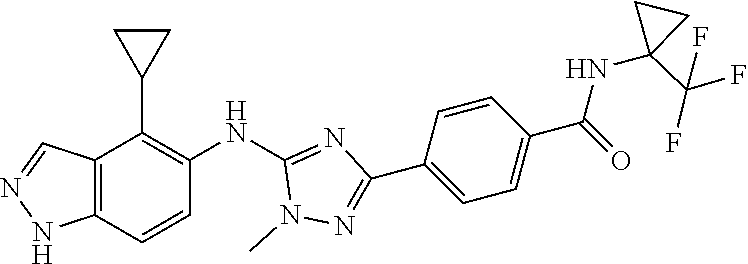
C12=C(C=CC(NC3=NC(C4=CC=C(C(=O)NC5(C(F)(F)F)CC5)C=C4)=NN3C)=C1C1CC1)NN=C2
